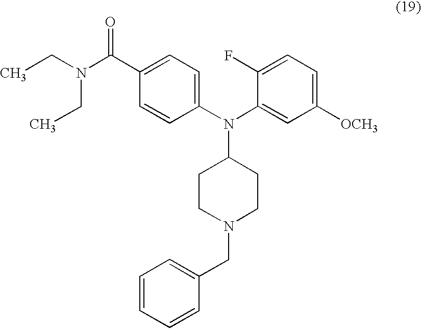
C1=CC(N(C2=CC([OCH3])=CC=C2F)C2CCN(CC3=CC=CC=C3)CC2)=CC=C1C(N(CC)CC)=O
